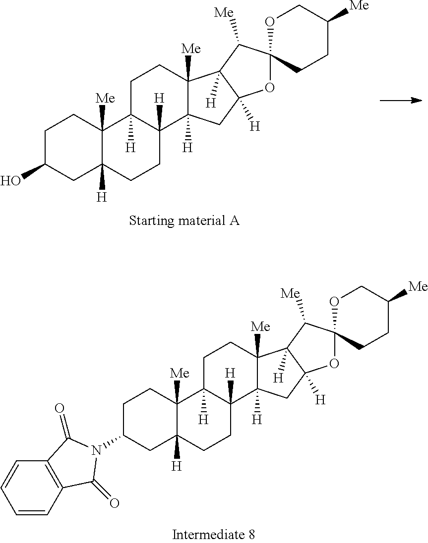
C1C(O)CC2([H])C([Me])(C1)C1([H])C([H])(CC2)C2([H])C([Me])(CC1)C1([H])C([H])(C2)OC2(C1[Me])CCC([Me])CO2.C1C(N2C(=O)C3=C(C=CC=C3)C2=O)CC2([H])C([Me])(C1)C1([H])C([H])(CC2)C2([H])C([Me])(CC1)C1([H])C([H])(C2)OC2(C1[Me])CCC([Me])CO2
